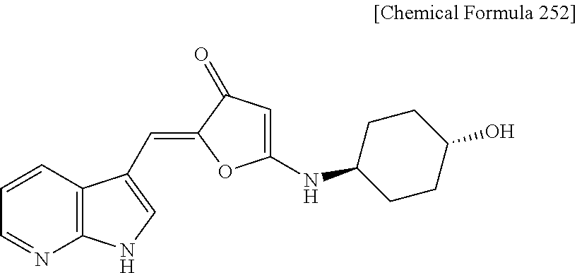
C1=NC2=C(C=C1)C(C=C1OC(NC3CCC(O)CC3)=CC1=O)=CN2
